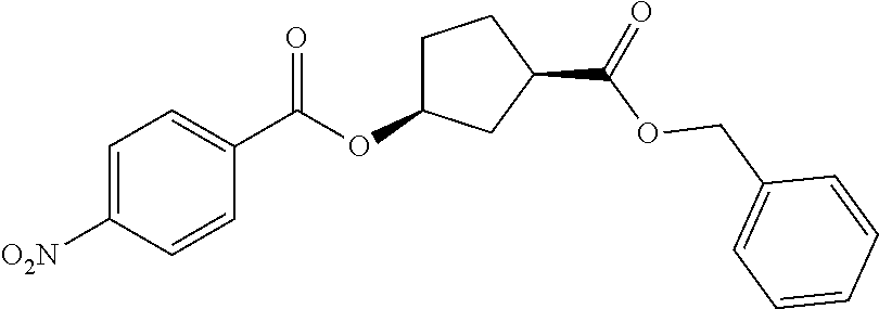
C1C(OC(C2=CC=C([O2N])C=C2)=O)CC(C(=O)OCC2=CC=CC=C2)C1
